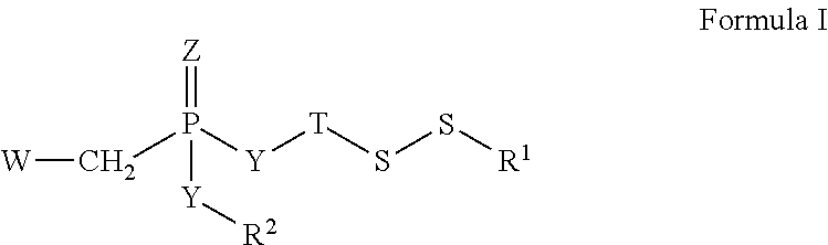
[Z]=P([Y][R2])(C[W])[Y][T]SS[R1]
